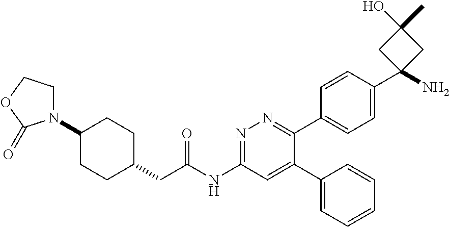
C1(N2CCOC2=O)CCC(CC(NC2=NN=C(C3=CC=C(C4(N)CC(C)(O)C4)C=C3)C(C3=CC=CC=C3)=C2)=O)CC1
